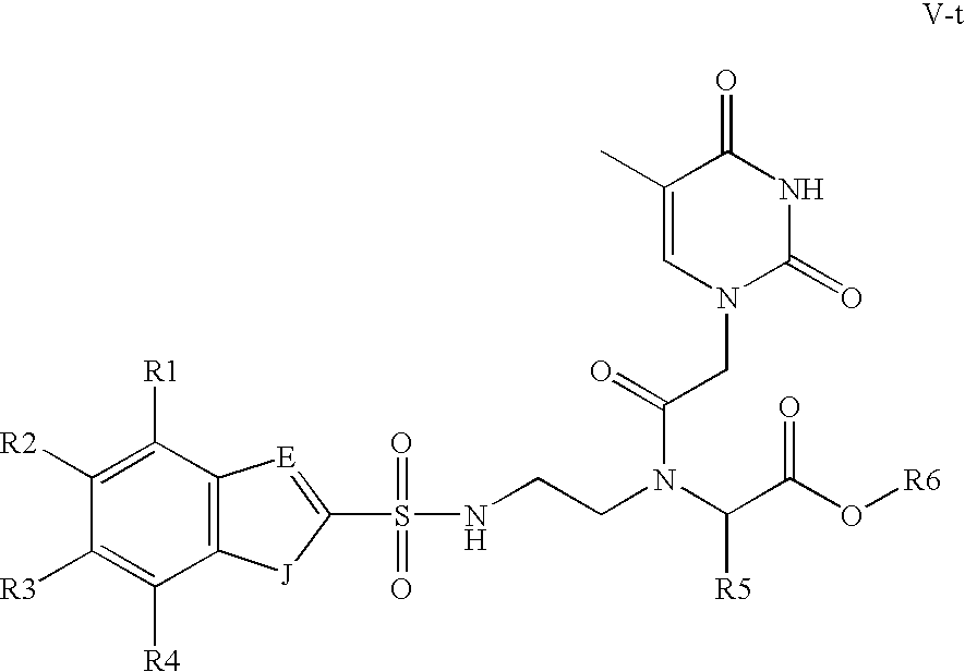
C1([R2])=C([R1])C2=C(C([R4])=C1[R3])[J]C(S(=O)(NCCN(C(C(O[R6])=O)[R5])C(=O)CN1C(=O)NC(=O)C(C)=C1)=O)=[E]2
